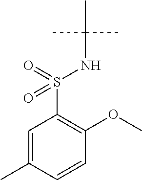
C1=C(C)C=CC(OC)=C1S(=O)(NC(C)(C)C)=O
